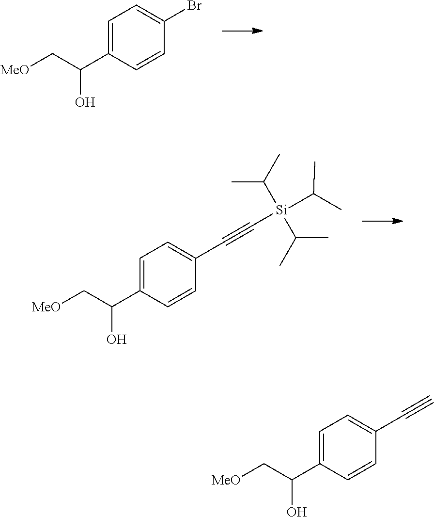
C1=C(C(C[MeO])O)C=CC(Br)=C1.C1=C(C(C[MeO])O)C=CC(C#C[Si](C(C)C)(C(C)C)C(C)C)=C1.C1=C(C(C[MeO])O)C=CC(C#C)=C1
